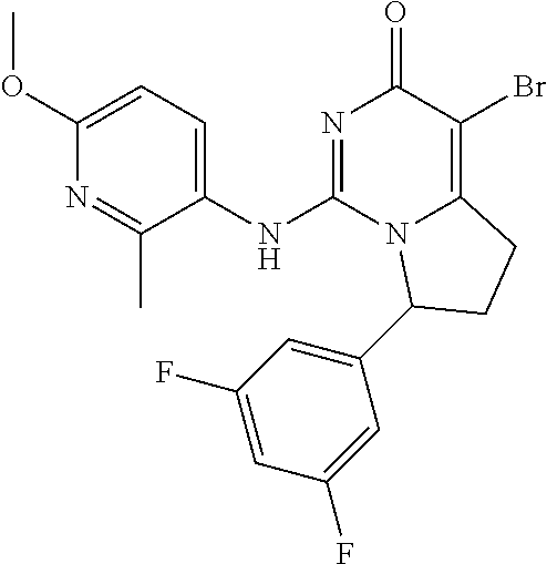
C1(OC)=CC=C(NC2=NC(=O)C(Br)=C3N2C(C2=CC(F)=CC(F)=C2)CC3)C(C)=N1
